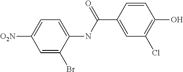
C1=C(Br)C(NC(C2=CC(Cl)=C(O)C=C2)=O)=CC=C1[O2N]
